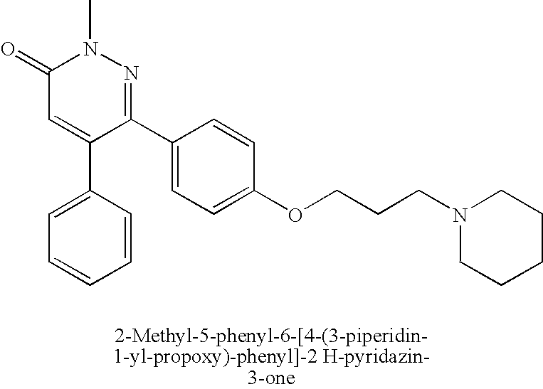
C1(=O)C=C(C2=CC=CC=C2)C(C2=CC=C(OCCCN3CCCCC3)C=C2)=NN1C
